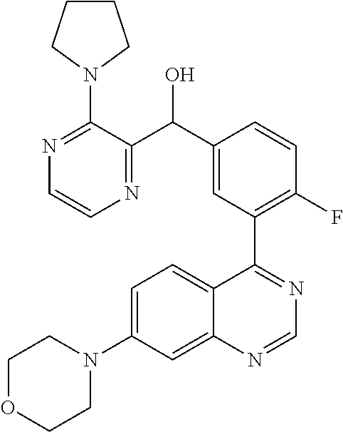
N1=C(N2CCCC2)C(C(C2=CC(C3=NC=NC4=CC(N5CCOCC5)=CC=C34)=C(F)C=C2)O)=NC=C1
